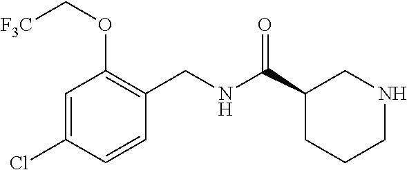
C1=C(Cl)C=CC(CNC(C2CCCNC2)=O)=C1OC[F3C]
